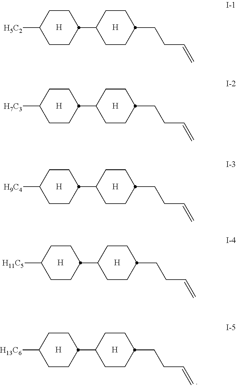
[H].C1CC(C2CCC(CCC=C)CC2)CCC1[H5C2].[H].[H].C1CC(C2CCC(CCC=C)CC2)CCC1[H7C3].[H].[H].C1CC(C2CCC(CCC=C)CC2)CCC1[H9C4].[H].[H].C1CC(C2CCC(CCC=C)CC2)CCC1[H11C5].[H].[H].C1CC(C2CCC(CCC=C)CC2)CCC1[H13C6].[H]
